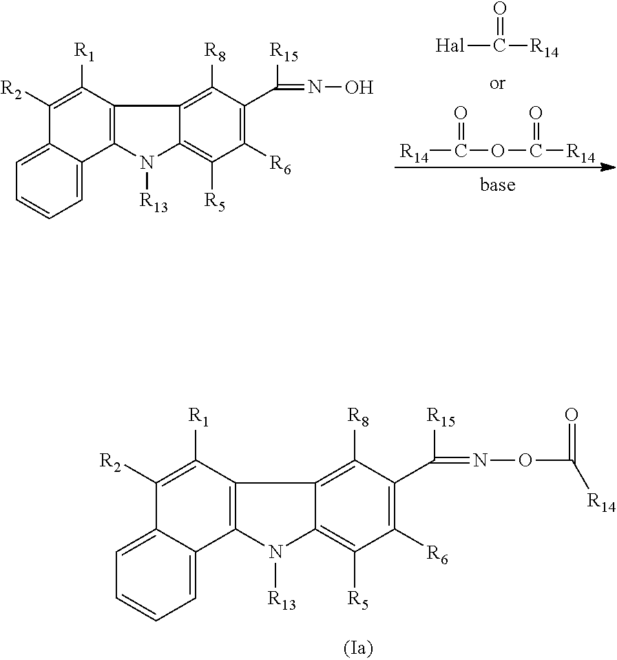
C1=C2C(=CC=C1)C([R2])=C([R1])C1=C2N([R13])C2=C([R5])C([R6])=C(C(=NOC(=O)[R14])[R15])C([R8])=C12.C1=C2C(=CC=C1)C([R2])=C([R1])C1=C2N([R13])C2=C([R5])C([R6])=C(C(=NO)[R15])C([R8])=C12.[R14]C(OC([R14])=O)=O.[Hal]C([R14])=O
